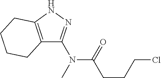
C12=C(NN=C1N(C(=O)CCCCl)C)CCCC2
